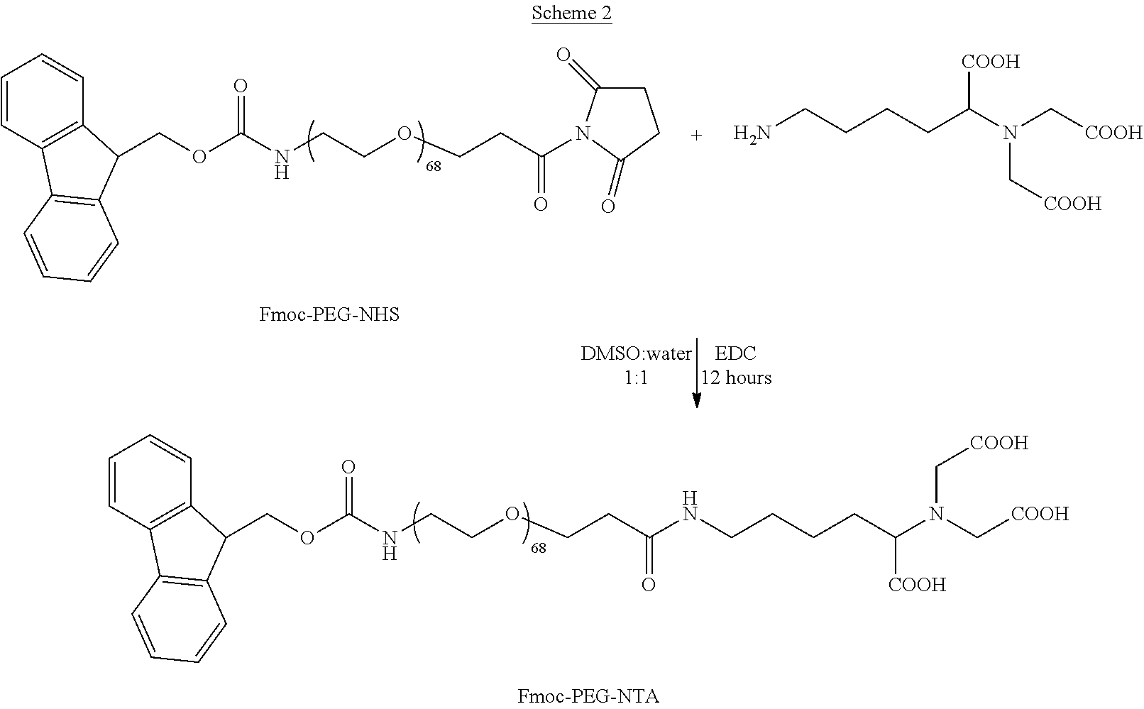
C1=CC2=C(C=C1)C(COC(NCCOCCC(=O)NCCCCC(N(C[COOH])C[COOH])[COOH])=O)C1=C2C=CC=C1.C1=CC2=C(C=C1)C(COC(NCCOCCC(=O)N1C(=O)CCC1=O)=O)C1=C2C=CC=C1.NCCCCC(N(C[COOH])C[COOH])[COOH]
